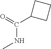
CNC(C1CCC1)=O
